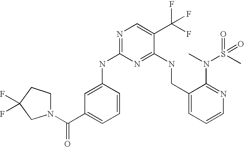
C1(CNC2=NC(NC3=CC(C(N4CCC(F)(F)C4)=O)=CC=C3)=NC=C2C(F)(F)F)=CC=CN=C1N(C)S(C)(=O)=O
